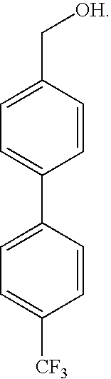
C1=CC(C[OH])=CC=C1C1=CC=C([CF3])C=C1
